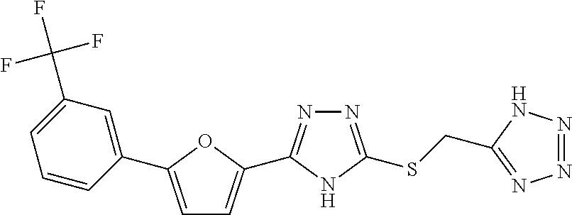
N1=C(SCC2=NN=NN2)NC(C2=CC=C(C3=CC(C(F)(F)F)=CC=C3)O2)=N1
